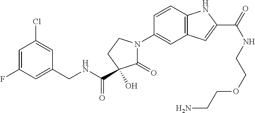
OC1(C(=O)NCC2=CC(F)=CC(Cl)=C2)C(=O)N(C2=CC3=C(C=C2)NC(C(=O)NCCOCCN)=C3)CC1
